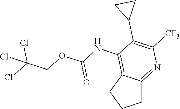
ClC(Cl)(Cl)COC(NC1=C2CCCC2=NC([CF3])=C1C1CC1)=O
